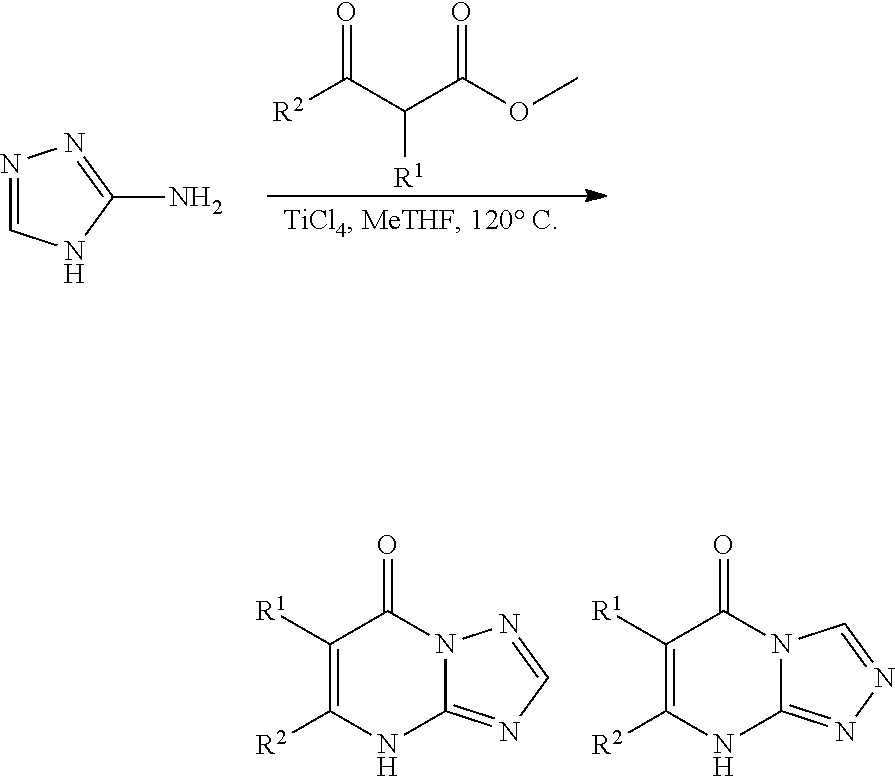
[R2]C(C(C(OC)=O)[R1])=O.N1=CNC(N)=N1.C1([R1])=C([R2])NC2=NC=NN2C1=O.C1([R1])=C([R2])NC2=NN=CN2C1=O
